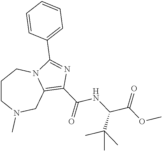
C1CN(C)CC2=C(C(NC(C(=O)OC)C(C)(C)C)=O)N=C(C3=CC=CC=C3)N2C1
